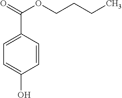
C1(C(OCCCC)=O)=CC=C(O)C=C1
